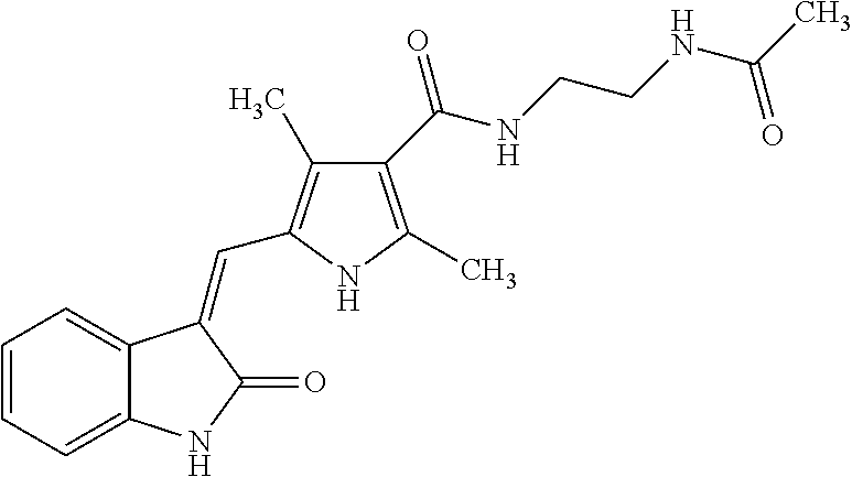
C1=CC=C2C(=C1)C(=CC1=C(C)C(C(NCCNC(C)=O)=O)=C(C)N1)C(=O)N2
